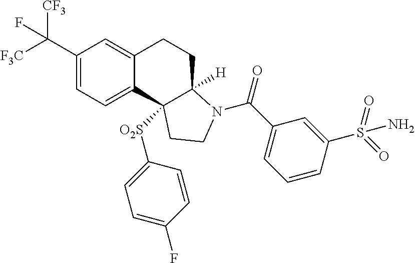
C(C1=CC=C2C(=C1)CCC1([H])C2([O2S]C2=CC=C(F)C=C2)CCN1C(C1=CC=CC(S(=O)(=O)N)=C1)=O)([F3C])([CF3])F
